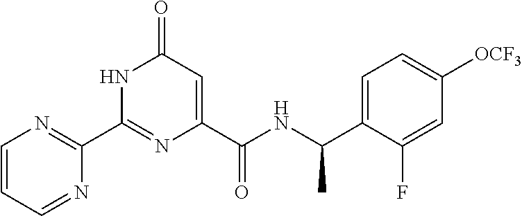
C1(C2=NC=CC=N2)=NC(C(NC(C2=CC=C([OCF3])C=C2F)C)=O)=CC(=O)N1
